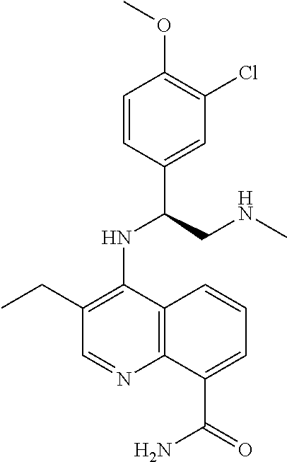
C1=CC(C(CNC)NC2=C(CC)C=NC3=C2C=CC=C3C(=O)N)=CC(Cl)=C1OC
